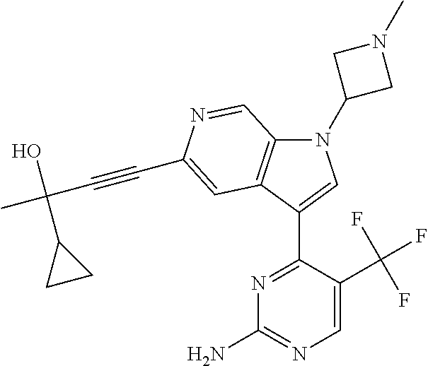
N1(C2CN(C)C2)C2=C(C(C3=NC(N)=NC=C3C(F)(F)F)=C1)C=C(C#CC(C)(O)C1CC1)N=C2
